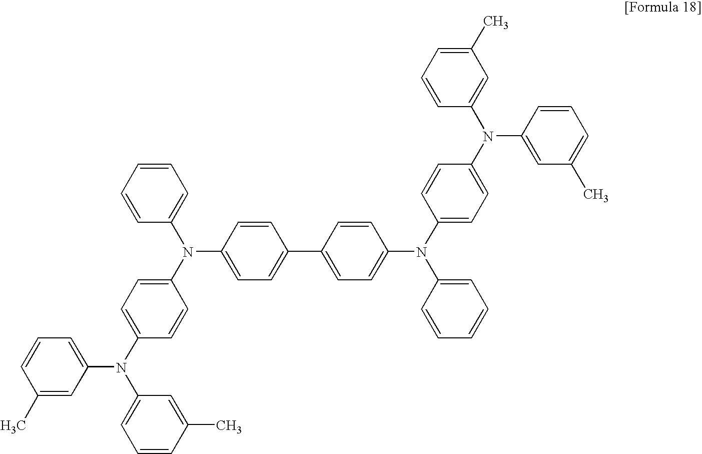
C1=CC(N(C2=CC=CC=C2)C2=CC=C(N(C3=CC=CC(C)=C3)C3=CC=CC(C)=C3)C=C2)=CC=C1C1=CC=C(N(C2=CC=CC=C2)C2=CC=C(N(C3=CC(C)=CC=C3)C3=CC(C)=CC=C3)C=C2)C=C1
